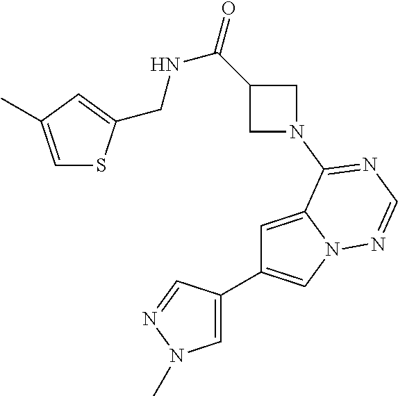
C1=C(C2=CN3C(=C2)C(N2CC(C(=O)NCC4=CC(C)=CS4)C2)=NC=N3)C=NN1C
